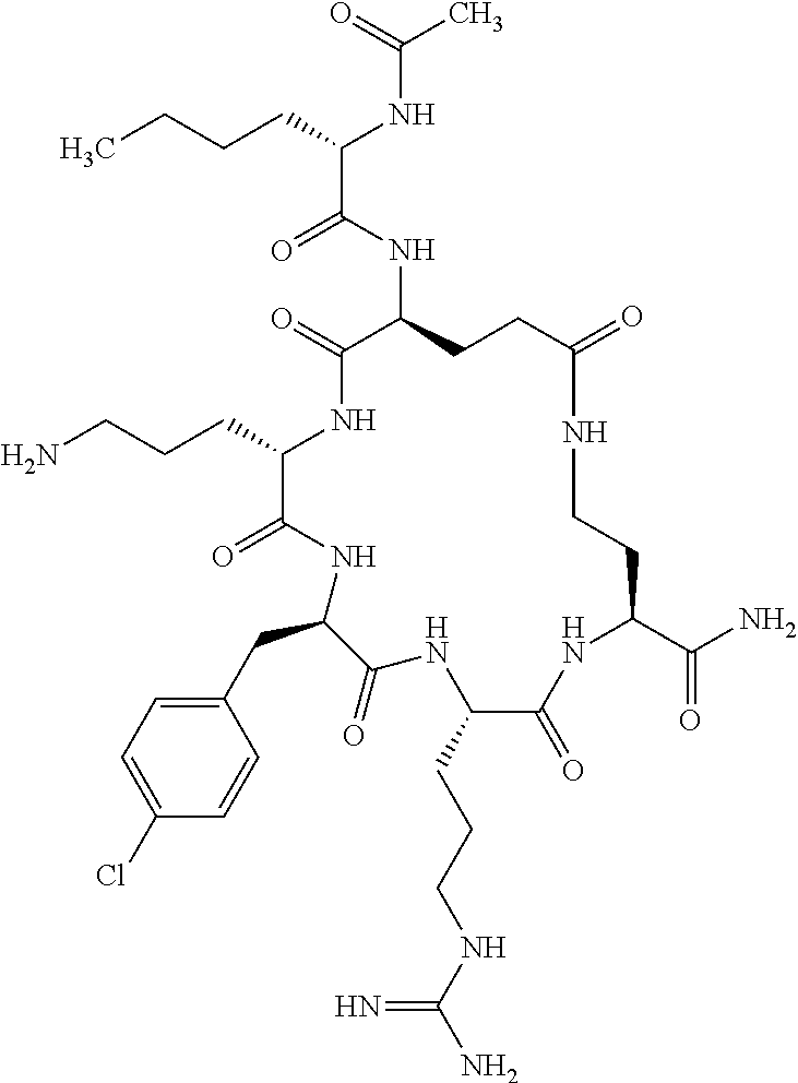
C(C1NC(=O)C(NC(C(CCCC)NC(C)=O)=O)CCC(=O)NCCC(C(N)=O)NC(=O)C(CCCNC(N)=N)NC(=O)C(CC2=CC=C(Cl)C=C2)NC1=O)CCN
